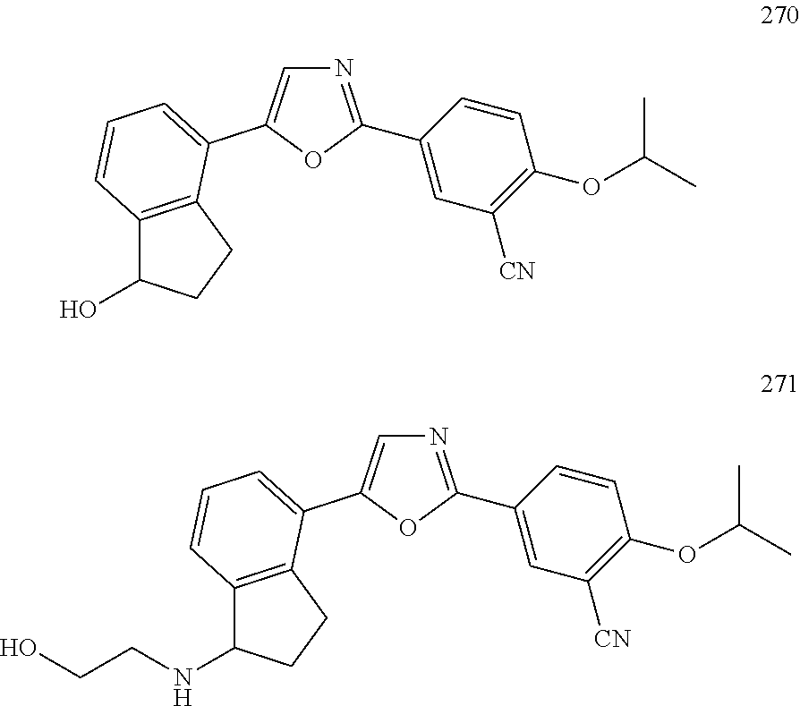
C12=C(CCC1O)C(C1=CN=C(C3=CC([CN])=C(OC(C)C)C=C3)O1)=CC=C2.C12=C(CCC1NCCO)C(C1=CN=C(C3=CC([CN])=C(OC(C)C)C=C3)O1)=CC=C2
